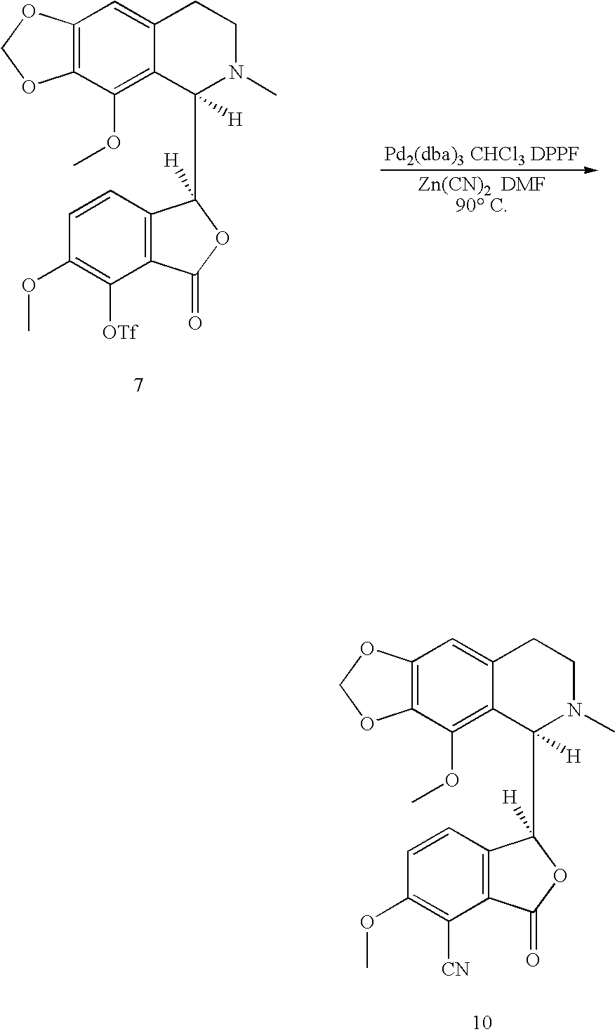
C12=C(C(OC)=C3C(=C1)CCN(C)C3([H])C1([H])C3=C(C([OTf])=C(OC)C=C3)C(=O)O1)OCO2.[Pd2(dba)3 CHCl3 DPPF].C12=C(C(OC)=C3C(=C1)CCN(C)C3([H])C1([H])C3=C(C([CN])=C(OC)C=C3)C(=O)O1)OCO2
